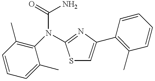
C1=CC(C)=C(N(C(=O)N)C2=NC(C3=C(C)C=CC=C3)=CS2)C(C)=C1
